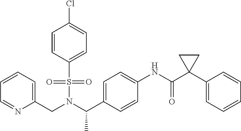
C(N(C(C1=CC=C(NC(=O)C2(C3=CC=CC=C3)CC2)C=C1)C)S(=O)(=O)C1=CC=C(Cl)C=C1)C1=CC=CC=N1
